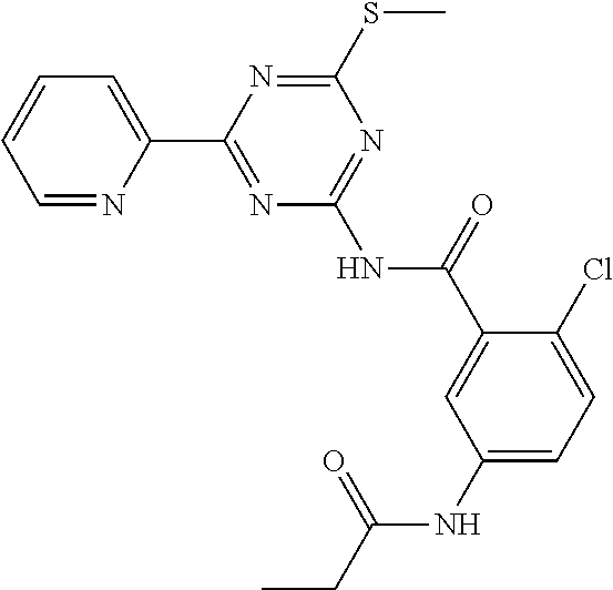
C1=NC(C2=NC(NC(=O)C3=CC(NC(CC)=O)=CC=C3Cl)=NC(SC)=N2)=CC=C1
